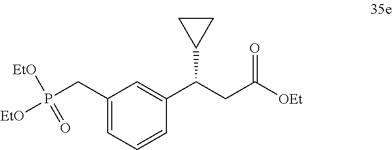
C1(CP([EtO])(=O)[EtO])=CC=CC(C(CC([OEt])=O)C2CC2)=C1
